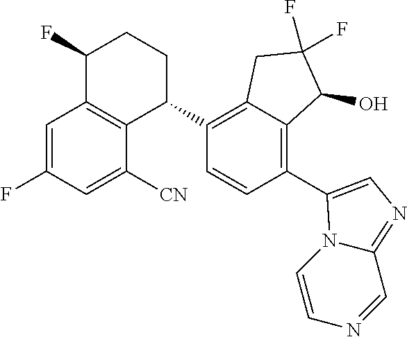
C1=C(F)C=C([CN])C2=C1C(F)CCC2C1=C2C(=C(C3=CN=C4C=NC=CN43)C=C1)C(O)C(F)(F)C2
